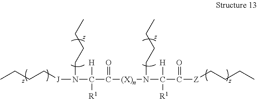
N(C([R1])(C(=O)[(X)n]N(C([R1])(C(=O)[Z]CCCC)[H])CCCC)[H])([J]CCCC)CCCC
